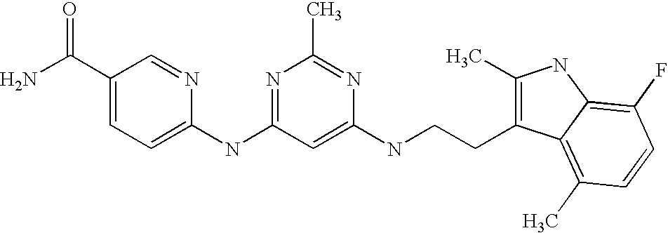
C1(NC2=NC(C)=NC(NCCC3=C(C)NC4=C(F)C=CC(C)=C34)=C2)=CC=C(C(N)=O)C=N1
